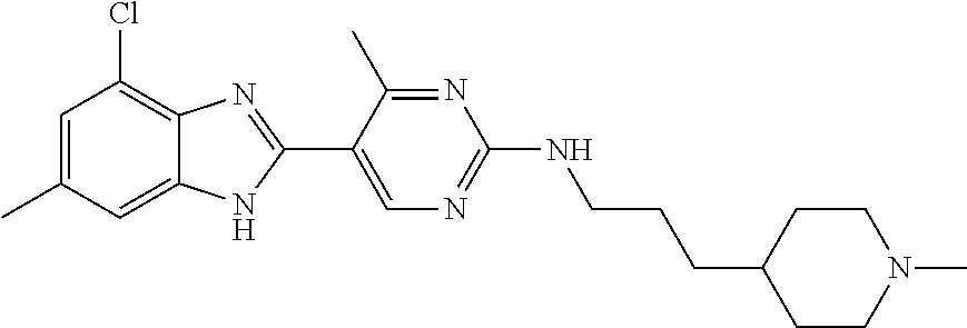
C1(Cl)=C2C(=CC(C)=C1)NC(C1=CN=C(NCCCC3CCN(C)CC3)N=C1C)=N2
